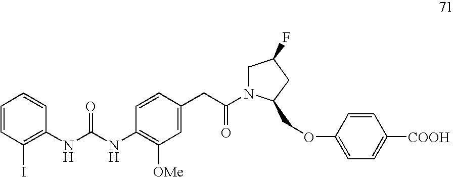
C1=CC(I)=C(NC(NC2=C([OMe])C=C(CC(=O)N3CC(F)CC3COC3=CC=C([COOH])C=C3)C=C2)=O)C=C1
